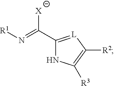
[R1]N=C([X])C1=[L]C([R2])=C([R3])N1
